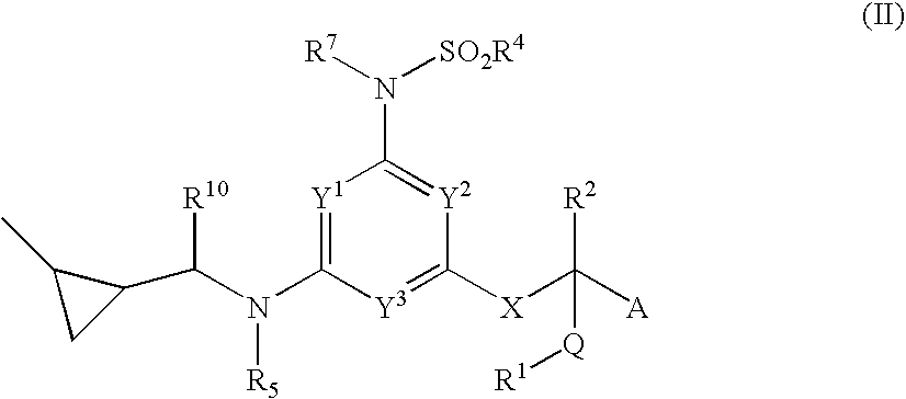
[Y1]1=C(N([R5])C([R10])C2C(C)C2)[Y3]=C([X]C([A])([R2])[Q][R1])[Y2]=C1N([SO2R4])[R7]
